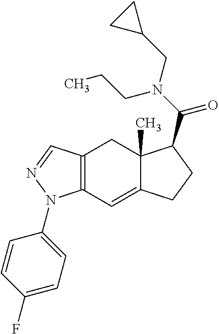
C12=C(C=C3C(C)(C1)C(C(N(CC1CC1)CCC)=O)CC3)N(C1=CC=C(F)C=C1)N=C2
